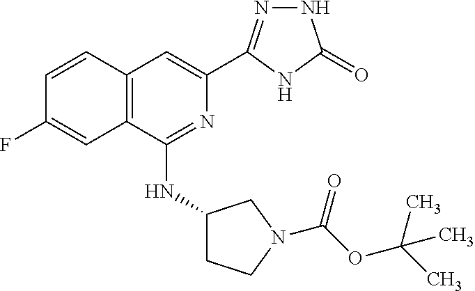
C1=CC2=C(C=C1F)C(NC1CCN(C(OC(C)(C)C)=O)C1)=NC(C1=NNC(=O)N1)=C2
